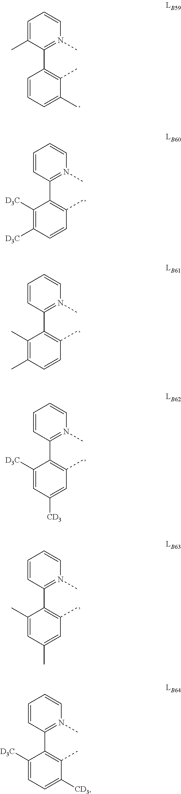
C1=CN(C)=C(C2=C(C)C(C)=CC=C2)C(C)=C1.C1=CN(C)=C(C2=C(C)C=CC([D3C])=C2[D3C])C=C1.C1=CN(C)=C(C2=C(C)C=CC(C)=C2C)C=C1.C1=CN(C)=C(C2=C(C)C=C([CD3])C=C2[D3C])C=C1.C1=CN(C)=C(C2=C(C)C=C(C)C=C2C)C=C1.C1=CN(C)=C(C2=C(C)C([CD3])=CC=C2[D3C])C=C1
